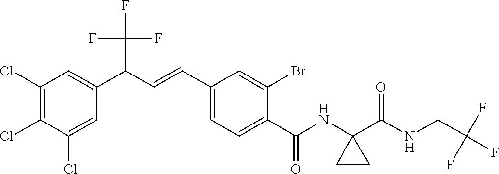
C1(Cl)=C(Cl)C(Cl)=CC(C(C=CC2=CC=C(C(NC3(C(NCC(F)(F)F)=O)CC3)=O)C(Br)=C2)C(F)(F)F)=C1
